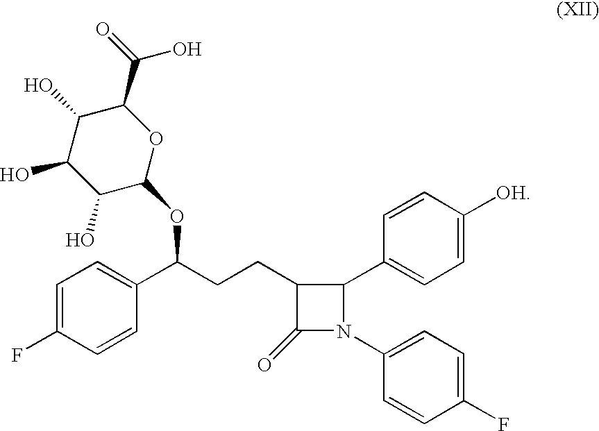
C1=C(F)C=CC(C(CCC2C(=O)N(C3=CC=C(F)C=C3)C2C2=CC=C([OH])C=C2)OC2OC(C(=O)O)C(O)C(O)C2O)=C1
